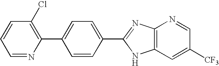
C1=NC(C2=CC=C(C3=NC4=C(N3)C=C([CF3])C=N4)C=C2)=C(Cl)C=C1
